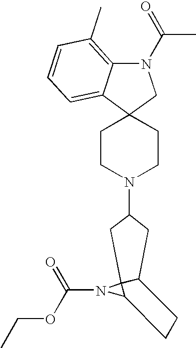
C1CN(C2CC3C4(N(C(=O)OCC)C4CC3)C2)CCC12CN(C(=O)C)C1=C(C)C=CC=C21
